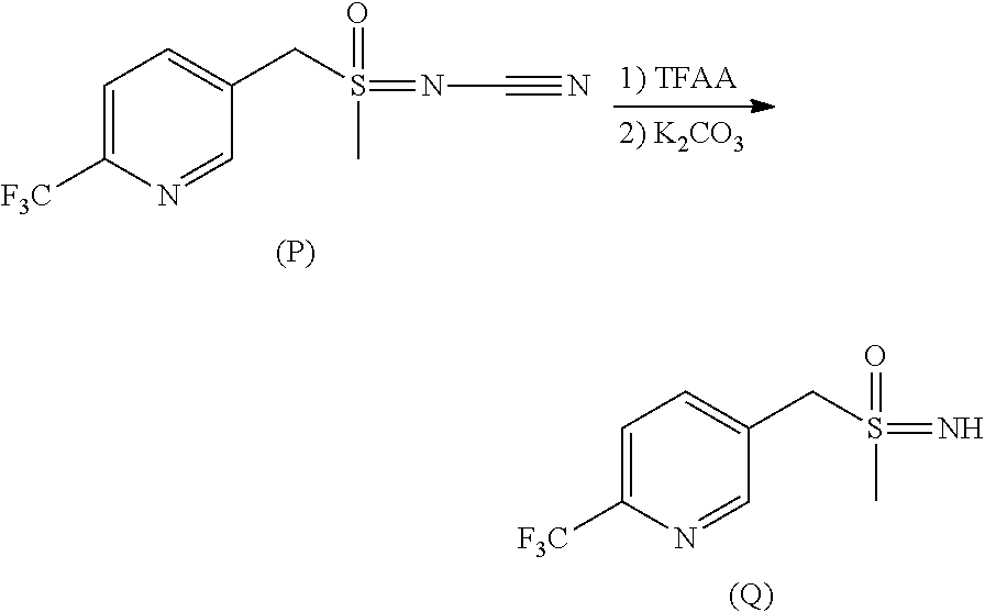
C1=C([F3C])N=CC(CS(=NC#N)(C)=O)=C1.[(P)].C1=C([F3C])N=CC(CS(=N)(C)=O)=C1.[(Q)]
